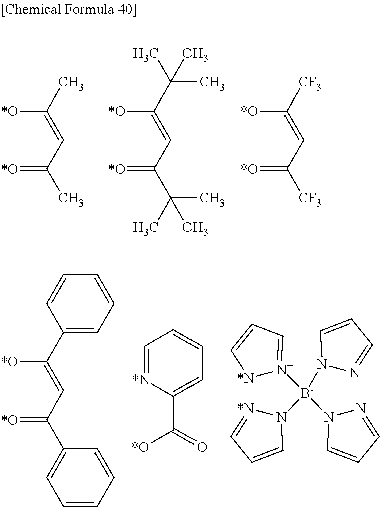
[*O]=C(C=C([*O])C)C.[*O]=C(C=C([*O])C(C)(C)C)C(C)(C)C.[*O]=C(C=C([*O])[CF3])[CF3].[*O]=C(C=C([*O])C1=CC=CC=C1)C1=CC=CC=C1.C1=[*N]C(C(=O)[*O])=CC=C1.[*N]1[N+]([B-](N2N=CC=C2)(N2[*N]=CC=C2)N2N=CC=C2)=CC=C1
